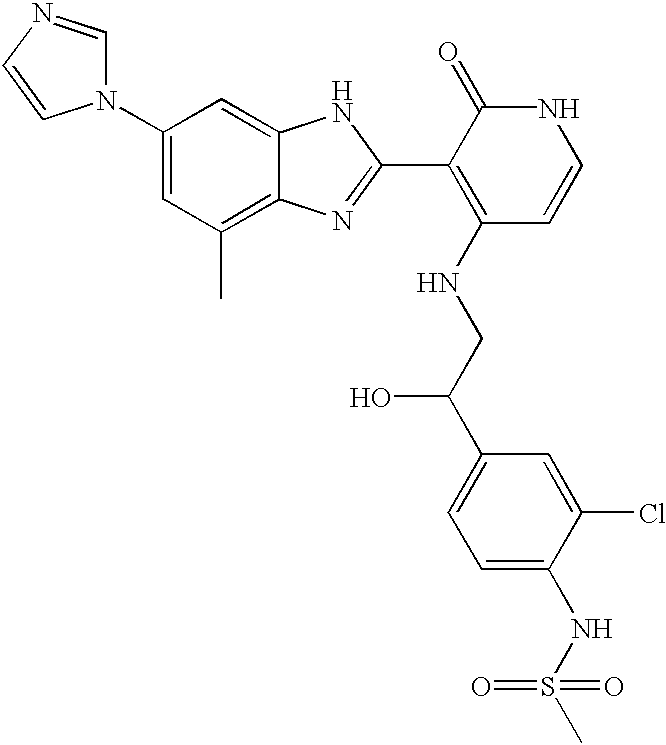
C1(N2C=NC=C2)=CC(C)=C2C(=C1)NC(C1=C(NCC(C3=CC=C(NS(C)(=O)=O)C(Cl)=C3)O)C=CNC1=O)=N2
